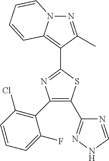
N1=C(C)C(C2=NC(C3=C(Cl)C=CC=C3F)=C(C3=NNC=N3)S2)=C2N1C=CC=C2
